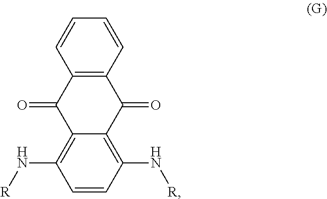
C1=CC(N[R])=C2C(=C1N[R])C(=O)C1=C(C2=O)C=CC=C1
